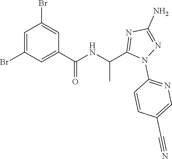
C1=C(Br)C=C(C(=O)NC(C)C2=NC(N)=NN2C2=NC=C(C#N)C=C2)C=C1Br
